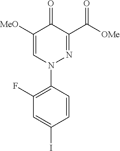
N1(C2=C(F)C=C(I)C=C2)N=C(C([OMe])=O)C(=O)C([MeO])=C1
